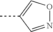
N1=CC(C)=CO1
